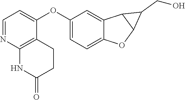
C1=NC2=C(C(OC3=CC=C4C(=C3)C3C(O4)C3CO)=C1)CCC(=O)N2
